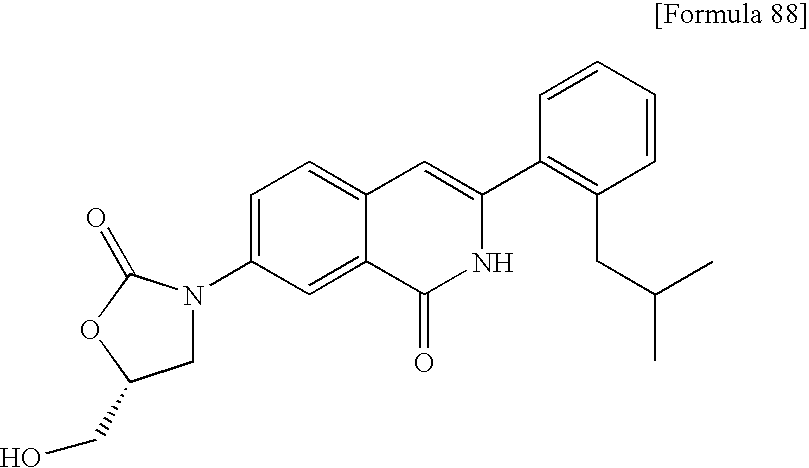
C1=CC=CC(C2=CC3=CC=C(N4CC(CO)OC4=O)C=C3C(=O)N2)=C1CC(C)C
